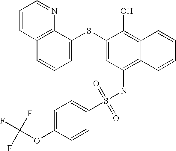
C1=CC2=C(N=C1)C(SC1=CC(NS(=O)(=O)C3=CC=C(OC(F)(F)F)C=C3)=C3C(=C1O)C=CC=C3)=CC=C2
